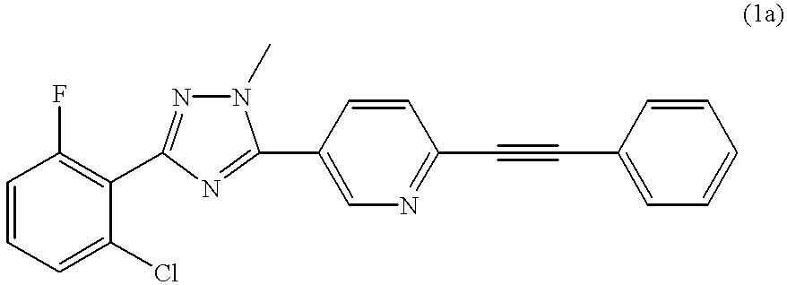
C1=CC=C(Cl)C(C2=NN(C)C(C3=CN=C(C#CC4=CC=CC=C4)C=C3)=N2)=C1F
